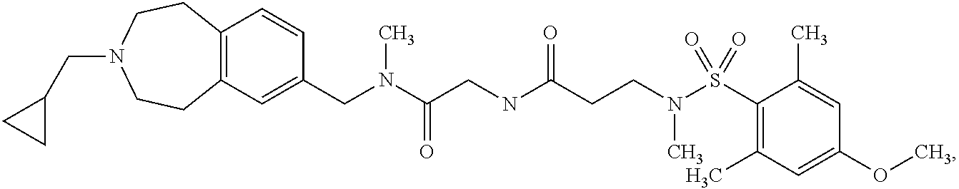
C1C(CN2CCC3=C(CC2)C=C(CN(C(CNC(CCN(S(C2=C(C)C=C(OC)C=C2C)(=O)=O)C)=O)=O)C)C=C3)C1
